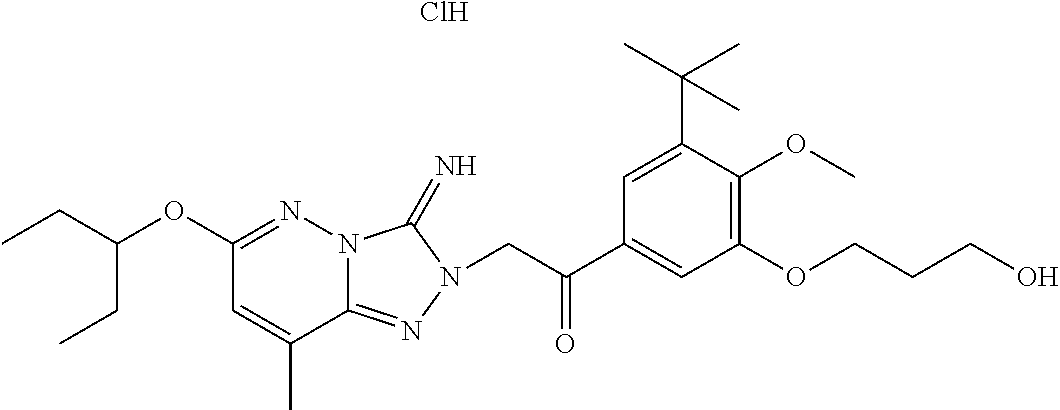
N12C(=NN(CC(C3=CC(OCCCO)=C(OC)C(C(C)(C)C)=C3)=O)C1=N)C(C)=CC(OC(CC)CC)=N2.Cl
